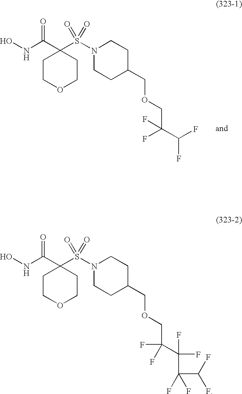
C1COCCC1(C(NO)=O)S(=O)(=O)N1CCC(COCC(C(F)F)(F)F)CC1.C1COCCC1(C(NO)=O)S(=O)(=O)N1CCC(COCC(C(C(F)(F)C(F)F)(F)F)(F)F)CC1
